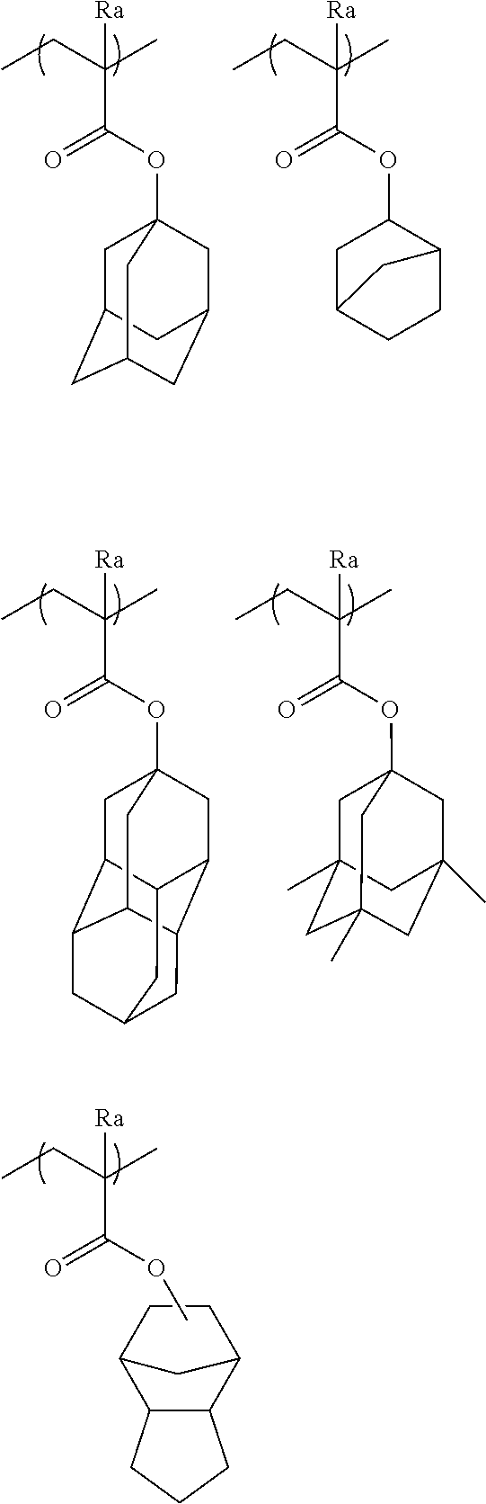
CCC(C(=O)OC)(C)[Ra].C12C(C3CCC1C3)CCC2.CCC(C(=O)OC1CC2CCC1C2)(C)[Ra].CCC(C(=O)OC12CC3CC(CC(C1)C3)C2)(C)[Ra].CCC(C(=O)OC12CC3C4C(C1)C1C(C2)C3CC(C1)C4)(C)[Ra].CCC(C(=O)OC12CC3(C)CC(C)(CC(C)(C1)C3)C2)(C)[Ra]
